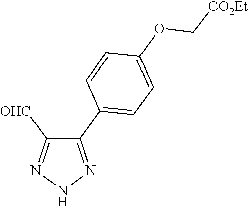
N1N=C(C2=CC=C(OC[CO2Et])C=C2)C([OHC])=N1
